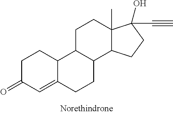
C1C(=O)C=C2C(C1)C1C(CC2)C2C(C)(CC1)C(O)(C#C)CC2
